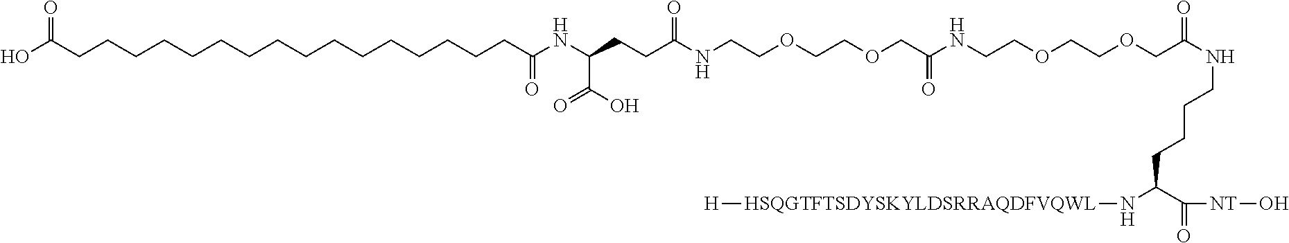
C(CCCC(N[HSQGTFTSDYSKYLDSRRAQDFVQWL][H])C(=O)[NT]O)NC(COCCOCCNC(COCCOCCNC(CCC(NC(CCCCCCCCCCCCCCCCC(O)=O)=O)C(O)=O)=O)=O)=O
